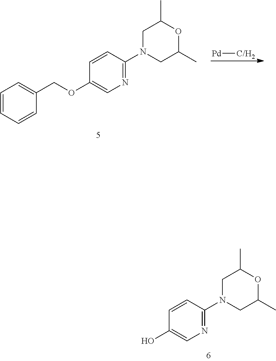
OC1=CN=C(N2CC(C)OC(C)C2)C=C1.C1=CC=CC(COC2=CN=C(N3CC(C)OC(C)C3)C=C2)=C1.[Pd][C/H2]
